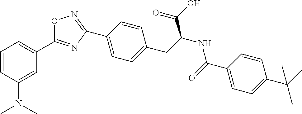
C1=CC(C2=NOC(C3=CC=CC(N(C)C)=C3)=N2)=CC=C1CC(NC(C1=CC=C(C(C)(C)C)C=C1)=O)C(O)=O
